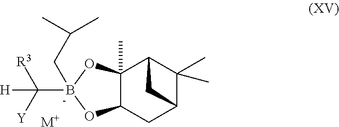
C12(C)C(CC3C(C)(C)C1C3)OB(CC(C)C)(C([Y])([R3])[H])O2.[M+]
